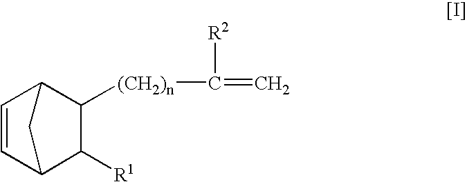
C1=CC2C([R1])C([(CH2)n]C(=C)[R2])C1C2
